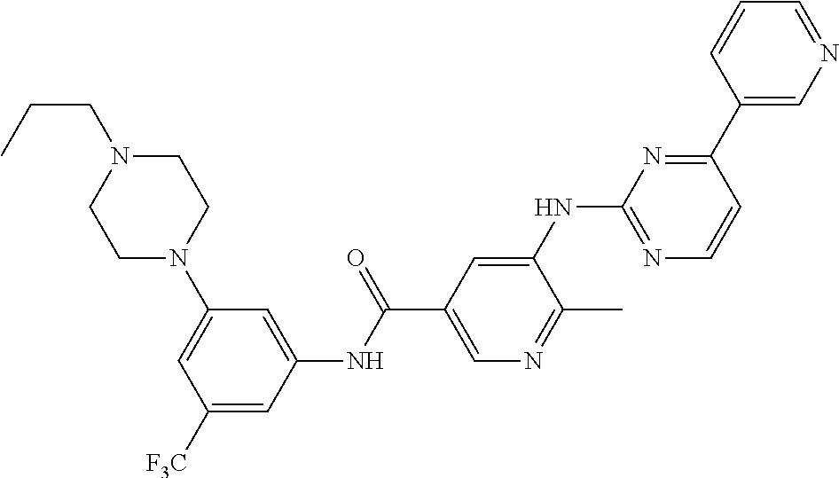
C1=C(N2CCN(CCC)CC2)C=C(NC(C2=CN=C(C)C(NC3=NC=CC(C4=CN=CC=C4)=N3)=C2)=O)C=C1[F3C]
